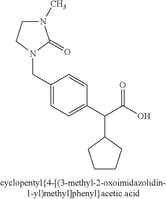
N1(CC2=CC=C(C(C(O)=O)C3CCCC3)C=C2)C(=O)N(C)CC1
